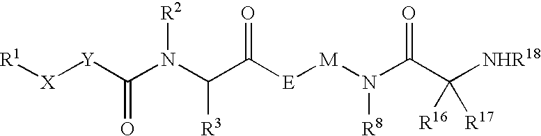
[R1][X][Y]C(N(C(C([E][M]N(C(C([NHR18])([R16])[R17])=O)[R8])=O)[R3])[R2])=O
